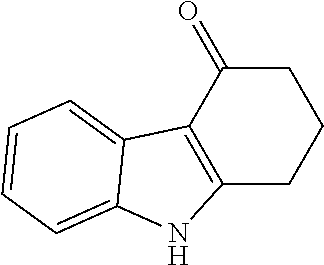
C12=C(C(=O)CCC1)C1=CC=CC=C1N2
